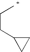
C(CC1CC1)C
